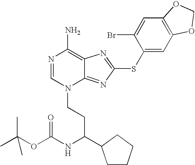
N1=CN(CCC(NC(OC(C)(C)C)=O)C2CCCC2)C2=NC(SC3=CC4=C(C=C3Br)OCO4)=NC2=C1N
